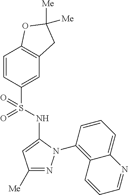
C1=CC(S(=O)(NC2=CC([Me])=NN2C2=C3C(=CC=C2)N=CC=C3)=O)=CC2=C1OC([Me])([Me])C2
